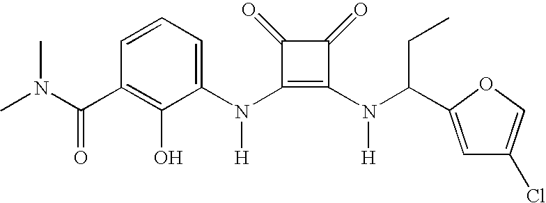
C(C1=C(O)C(N(C2=C(N(C(CC)C3=CC(Cl)=CO3)[H])C(=O)C2=O)[H])=CC=C1)(=O)N(C)C
